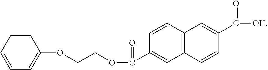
C1=CC=CC=C1OCCOC(=O)C1=CC2=C(C=C1)C=C(C([OH])=O)C=C2
